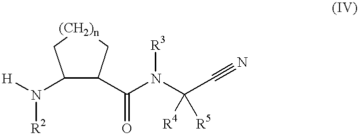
[H]N(C1C(C(N(C(C#N)([R4])[R5])[R3])=O)C[(CH2)n]C1)[R2]
